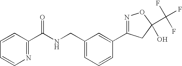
C1(C(NCC2=CC=CC(C3=NOC(C(F)(F)F)(O)C3)=C2)=O)=NC=CC=C1
